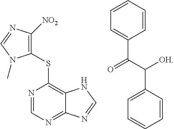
C1(SC2=C3C(=NC=N2)N=CN3)=C([NO2])N=CN1C.C1=CC=CC(C(=O)C(C2=CC=CC=C2)[OH])=C1
